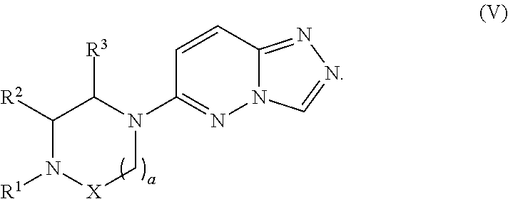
C1([R2])N([R1])[X]CN(C2=NN3C(=NN=C3)C=C2)C1[R3]
